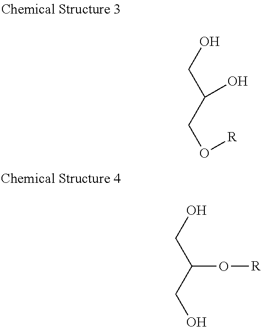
O(CC(CO)O)[R].OCC(CO)O[R]
